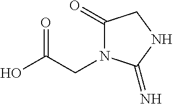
OC(CN1C(=O)CNC1=N)=O
